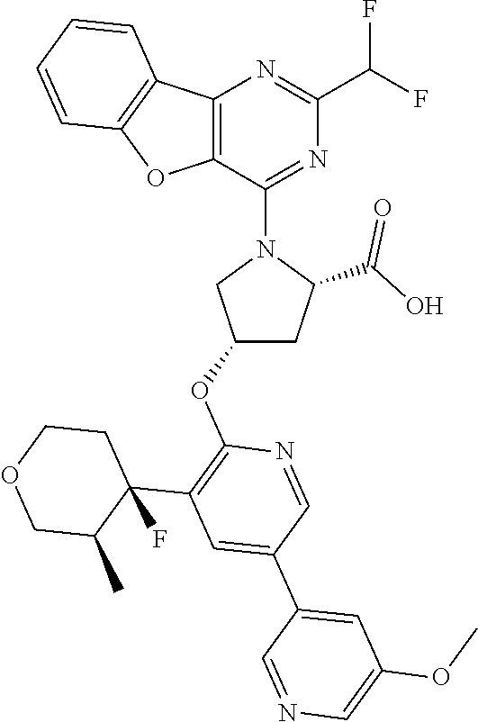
C12=C(C(N3CC(OC4=C(C5(F)C(C)COCC5)C=C(C5=CC(OC)=CN=C5)C=N4)CC3C(O)=O)=NC(C(F)F)=N1)OC1=C2C=CC=C1
